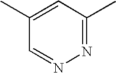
C1=C(C)C=NN=C1C
